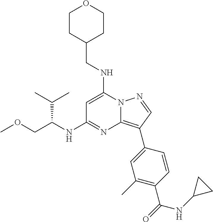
C(NC1=CC(NC(COC)C(C)C)=NC2=C(C3=CC(C)=C(C(=O)NC4CC4)C=C3)C=NN12)C1CCOCC1
